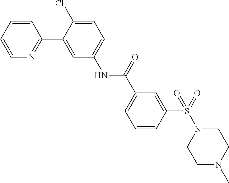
C1=CC=CN=C1C1=CC(NC(C2=CC=CC(S(N3CCN(C)CC3)(=O)=O)=C2)=O)=CC=C1Cl
